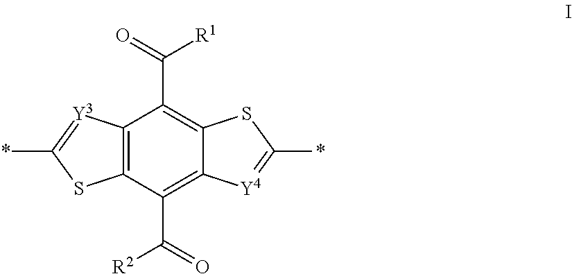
C12=C(C(C(=O)[R2])=C3C(=C1C(=O)[R1])SC(*)=[Y4]3)SC(*)=[Y3]2
